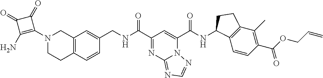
C12=C(C=CC(CNC(C3=NC4=NC=NN4C(C(NC4C5=C(C(C)=C(C(OCC=C)=O)C=C5)CC4)=O)=C3)=O)=C1)CCN(C1=C(N)C(=O)C1=O)C2
